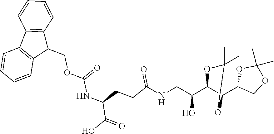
C1(C2C(C(CNC(=O)CCC(NC(OCC3C4=C(C5=C3C=CC=C5)C=CC=C4)=O)C(=O)O)O)OC(C)(C)O2)COC(C)(C)O1
